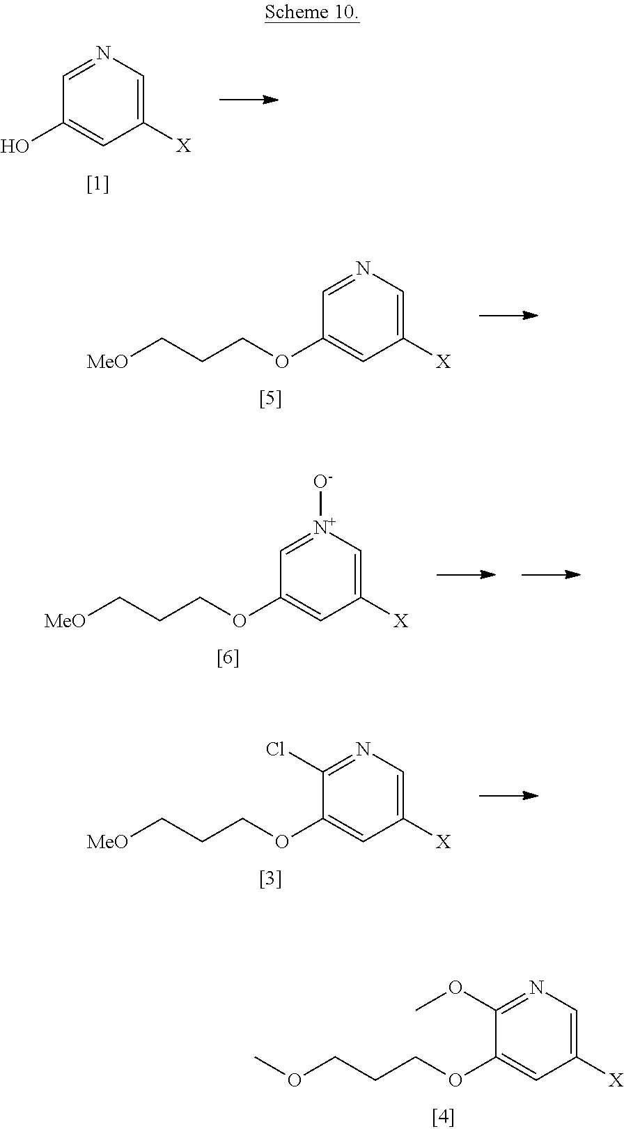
C1=NC=C([X])C=C1O.C1=NC=C([X])C=C1OCCC[MeO].C1=[N+]([O-])C=C([X])C=C1OCCC[MeO].C1(Cl)=NC=C([X])C=C1OCCC[MeO].C1(OC)=NC=C([X])C=C1OCCCOC
